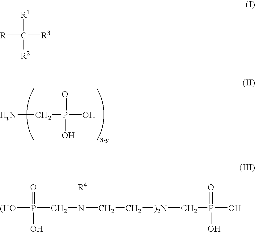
[HyN]CP(=O)(O)O.[R]C([R1])([R2])[R3].[(HO]P(=O)(CN([R4])CC[)2N]CP(=O)(O)O)O
